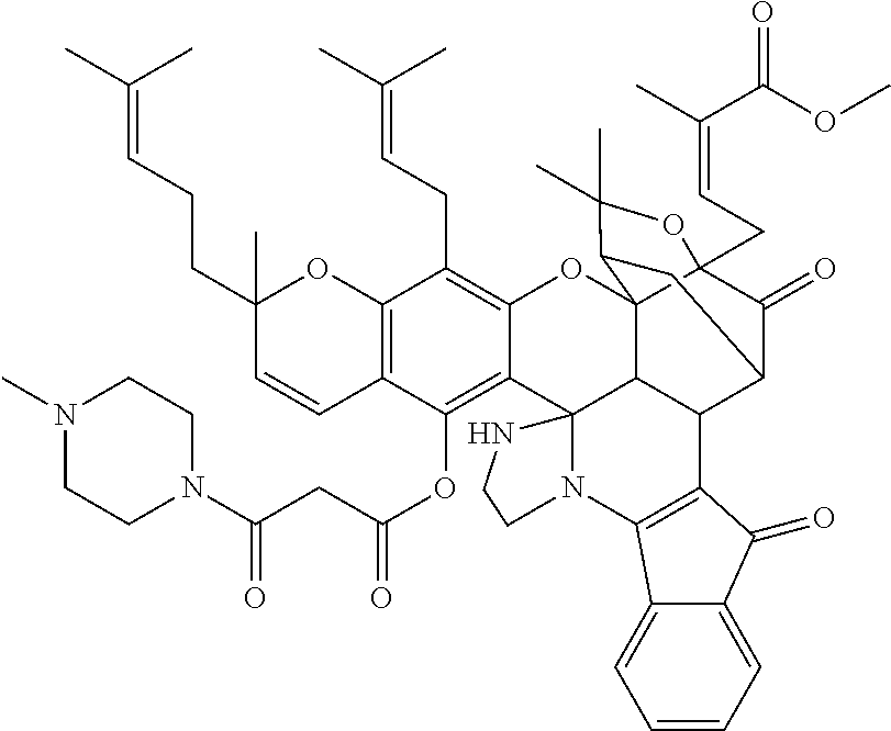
C12=C(C(OC(CC(N3CCN(C)CC3)=O)=O)=C3C(=C1CC=C(C)C)OC14C5(CC=C(C)C(OC)=O)C(=O)C(CC1C(C)(C)O5)C1C4C34N(C3=C1C(=O)C1=CC=CC=C31)CCN4)C=CC(CCC=C(C)C)(C)O2
